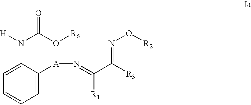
C1=C([A]N=C(C([R3])=NO[R2])[R1])C(N([H])C(=O)O[R6])=CC=C1
